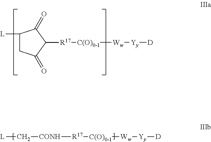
C1([L])CC(=O)C([R17][C(O)0-1][Ww][Yy][D])C1=O.[L]C[CONH][R17][C(O)0-1][Ww][Yy][D]
